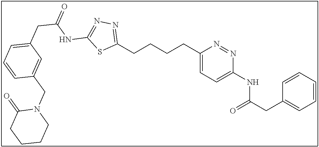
C1(CCCCC2=CC=C(NC(CC3=CC=CC=C3)=O)N=N2)=NN=C(NC(CC2=CC=CC(CN3C(=O)CCCC3)=C2)=O)S1
